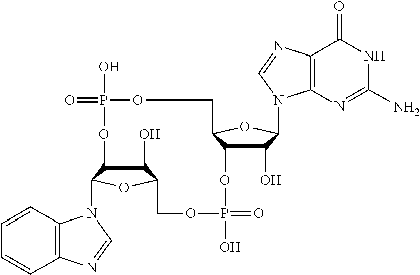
C1(O)C2C(N3C4=C(C=CC=C4)N=C3)OC1COP(O)(=O)OC1C(O)C(N3C4=C(C(=O)NC(N)=N4)N=C3)OC1COP(O)(=O)O2
